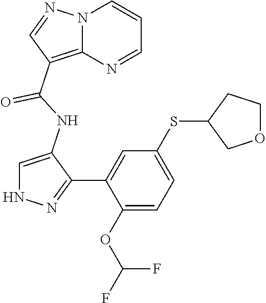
C1=C(NC(=O)C2=C3N(C=CC=N3)N=C2)C(C2=CC(SC3COCC3)=CC=C2OC(F)F)=NN1
